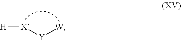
[H][X][Y][W]
